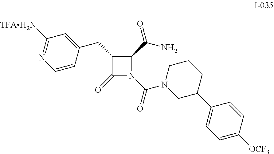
C1=C([OCF3])C=CC(C2CN(C(=O)N3C(=O)C(CC4=CC([TFAH2N])=NC=C4)C3C(N)=O)CCC2)=C1
